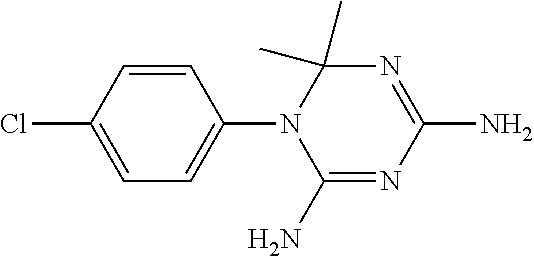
ClC1=CC=C(N2C(N)=NC(N)=NC2(C)C)C=C1
